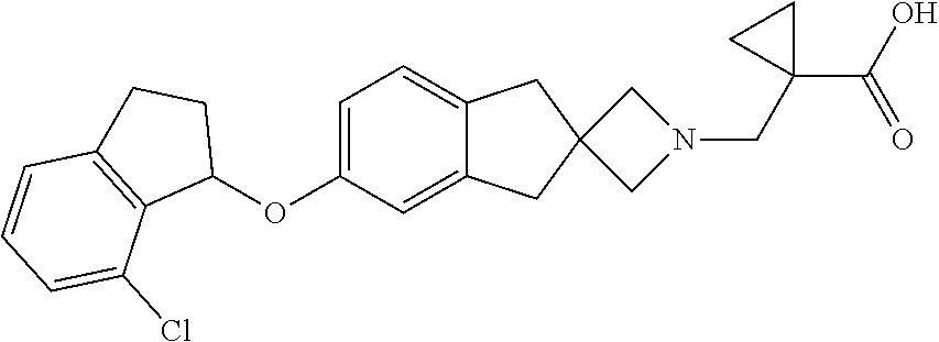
C1=C(OC2CCC3=C2C(Cl)=CC=C3)C=C2C(=C1)CC1(C2)CN(CC2(C(O)=O)CC2)C1
